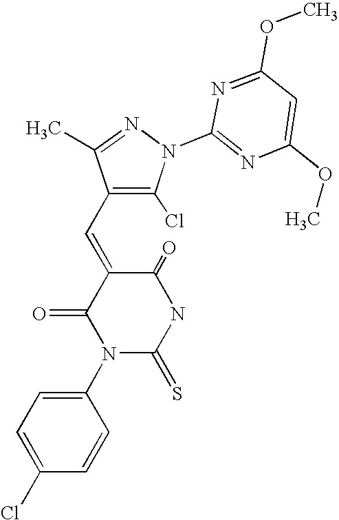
C1(=O)C(=CC2=C(Cl)N(C3=NC(OC)=CC(OC)=N3)N=C2C)C(=O)N(C2=CC=C(Cl)C=C2)C(=S)N1
